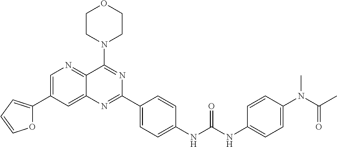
C1=C(C2=CC=CO2)C=C2C(=N1)C(N1CCOCC1)=NC(C1=CC=C(NC(NC3=CC=C(N(C(C)=O)C)C=C3)=O)C=C1)=N2
